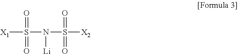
[X1]S(=O)(N(S(=O)(=O)[X2])[Li])=O
